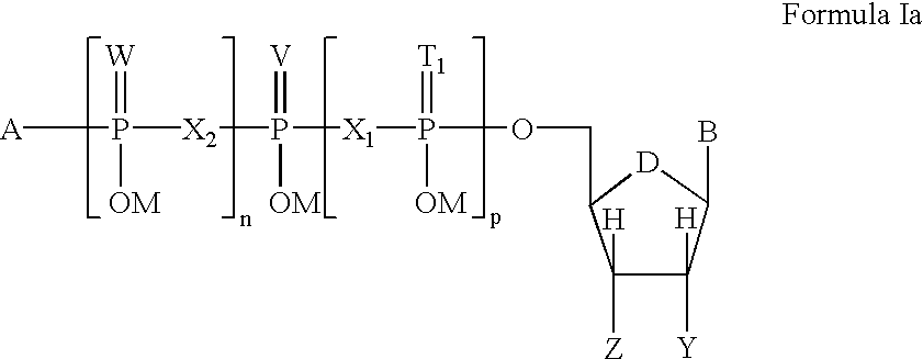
[A]P(=[W])([OM])[X2]P([X1]P(=[T1])([OM])OCC1C([Z])([H])C([Y])([H])C(B)[D]1)(=[V])[OM]
